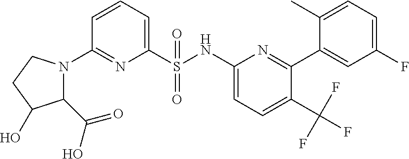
C1(C(=O)O)N(C2=NC(S(=O)(NC3=CC=C(C(F)(F)F)C(C4=CC(F)=CC=C4C)=N3)=O)=CC=C2)CCC1O
